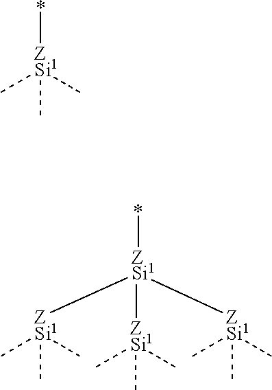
*[ZSi1](C)(C)C.[ZSi1](C)(C)(C)[ZSi1]([ZSi1](C)(C)C)([ZSi1](C)(C)C)*
